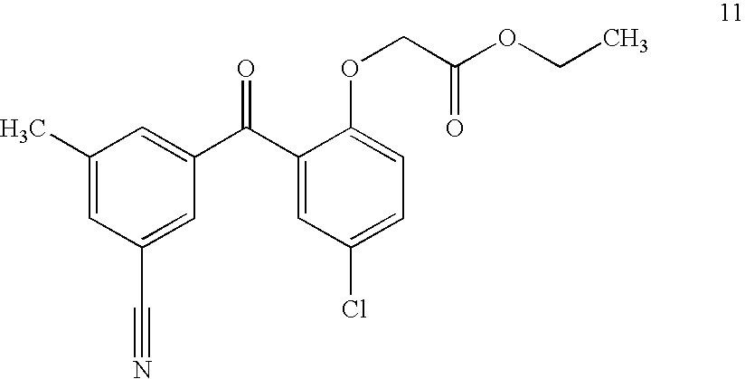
C1(C)=CC(C#N)=CC(C(C2=CC(Cl)=CC=C2OCC(OCC)=O)=O)=C1
